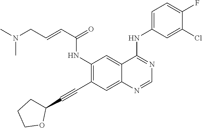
CN(C)CC=CC(=O)NC1=C(C#CC2CCCO2)C=C2C(=C1)C(NC1=CC=C(F)C(Cl)=C1)=NC=N2
